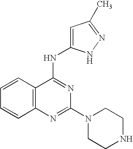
C12=C(N=C(N3CCNCC3)N=C1NC1=CC(C)=NN1)C=CC=C2
